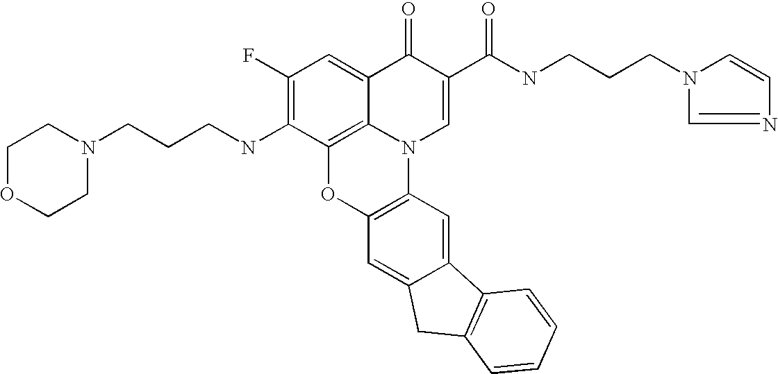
C1(F)=C(NCCCN2CCOCC2)C2=C3C(=C1)C(=O)C(C(=O)NCCCN1C=CN=C1)=CN3C1=C(O2)C=C2C(=C1)C1=C(C2)C=CC=C1
